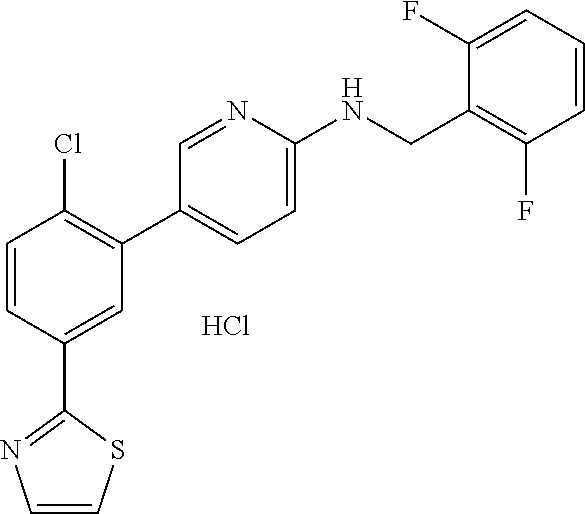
C1=CC(C2=NC=CS2)=CC(C2=CC=C(NCC3=C(F)C=CC=C3F)N=C2)=C1Cl.Cl
